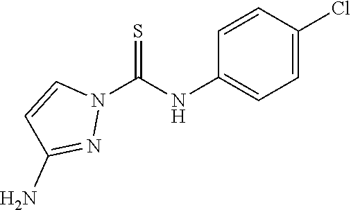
C1(NC(N2C=CC(N)=N2)=S)=CC=C(Cl)C=C1
